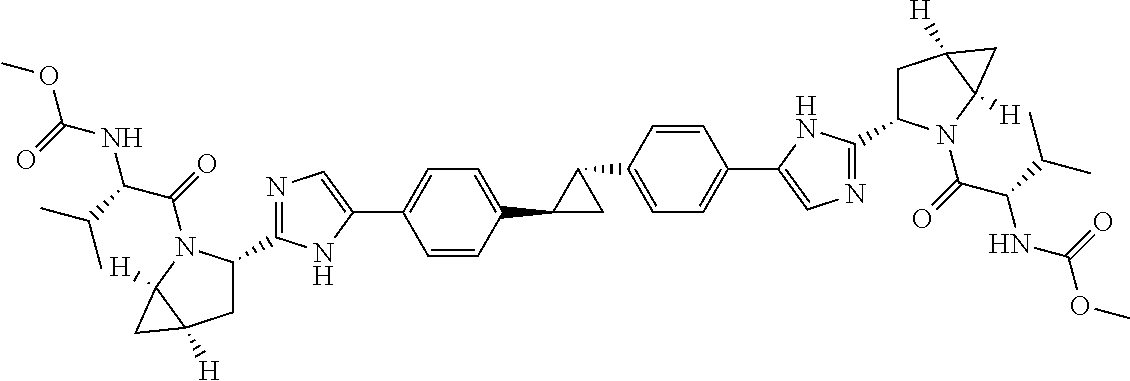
C1(C2=CC=C(C3=CN=C(C4CC5([H])C([H])(N4C(=O)C(C(C)C)NC(OC)=O)C5)N3)C=C2)CC1C1=CC=C(C2=CN=C(C3CC4([H])C([H])(N3C(=O)C(C(C)C)NC(OC)=O)C4)N2)C=C1
